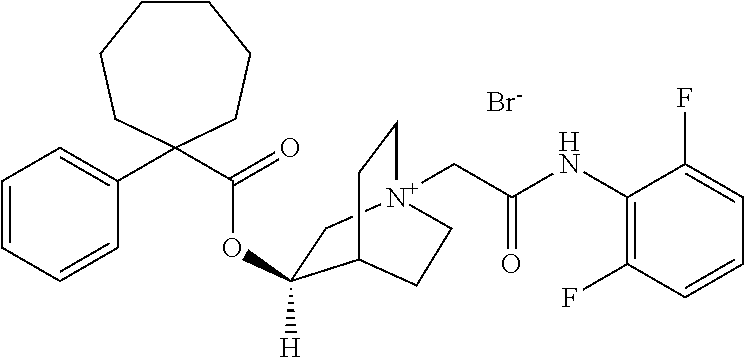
C1=CC=CC(C2(C(=O)OC3([H])C[N+]4(CC(NC5=C(F)C=CC=C5F)=O)CCC3CC4)CCCCCC2)=C1.[Br-]
